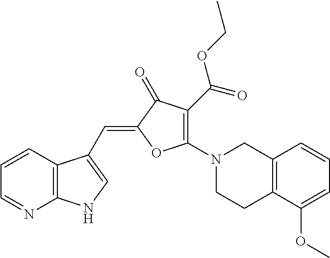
C1=CC2=C(N=C1)NC=C2C=C1C(=O)C(C(OCC)=O)=C(N2CCC3=C(C2)C=CC=C3OC)O1
